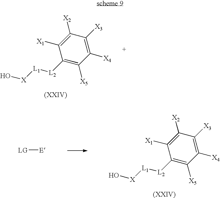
C1([L2][L1][X]O)=C([X5])C([X4])=C([X3])C([X2])=C1[X1].C1([L2][L1][X]O)=C([X5])C([X4])=C([X3])C([X2])=C1[X1].[LG][E]
